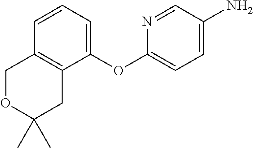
C12=C(C(OC3=CC=C(N)C=N3)=CC=C1)CC(C)(C)OC2
